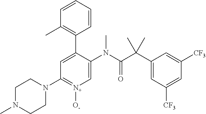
N1(C)CCN(C2=[N+]([O-])C=C(N(C(C(C3=CC([CF3])=CC([CF3])=C3)(C)C)=O)C)C(C3=C(C)C=CC=C3)=C2)CC1
